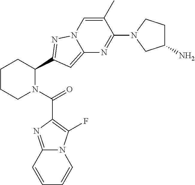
C1CCN(C(=O)C2=C(F)N3C(=N2)C=CC=C3)C(C2=NN3C(=C2)N=C(N2CC(N)CC2)C(C)=C3)C1
